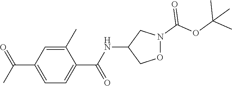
C1(C)=CC(C(C)=O)=CC=C1C(NC1CON(C(=O)OC(C)(C)C)C1)=O
